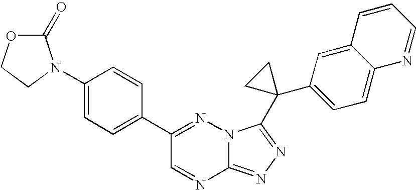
C12=NN=C(C3(C4=CC=C5C(=C4)C=CC=N5)CC3)N1N=C(C1=CC=C(N3CCOC3=O)C=C1)C=N2
